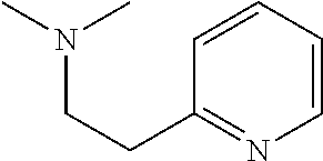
CN(C)CCC1=NC=CC=C1
